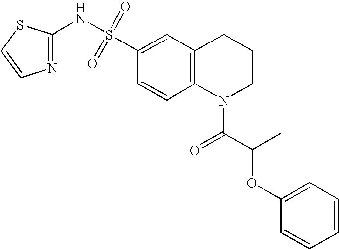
C1(NS(C2=CC3=C(C=C2)N(C(C(C)OC2=CC=CC=C2)=O)CCC3)(=O)=O)=NC=CS1
